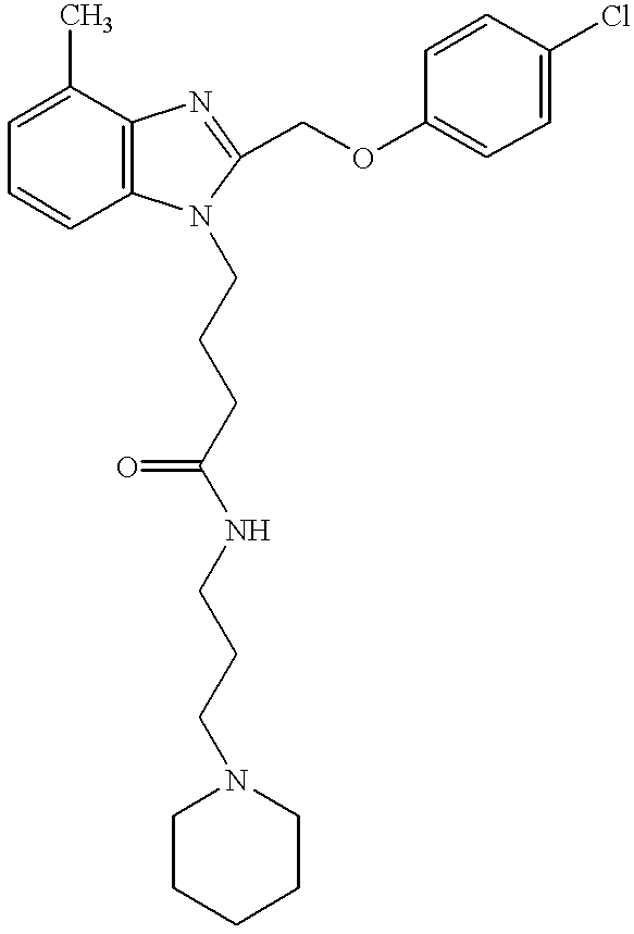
C1=C(C)C2=C(C=C1)N(CCCC(NCCCN1CCCCC1)=O)C(COC1=CC=C(Cl)C=C1)=N2
